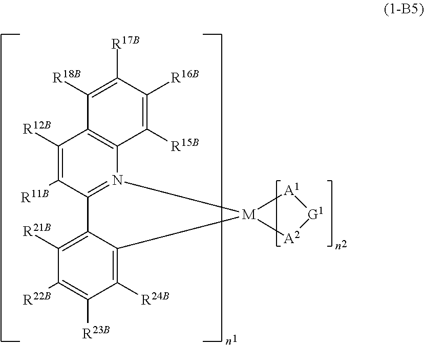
C1([R12B])=C([R11B])C2=N(C3=C1C([R18B])=C([R17B])C([R16B])=C3[R15B])[M]1(C3=C([R24B])C([R23B])=C([R22B])C([R21B])=C23)[A2][G1][A1]1
